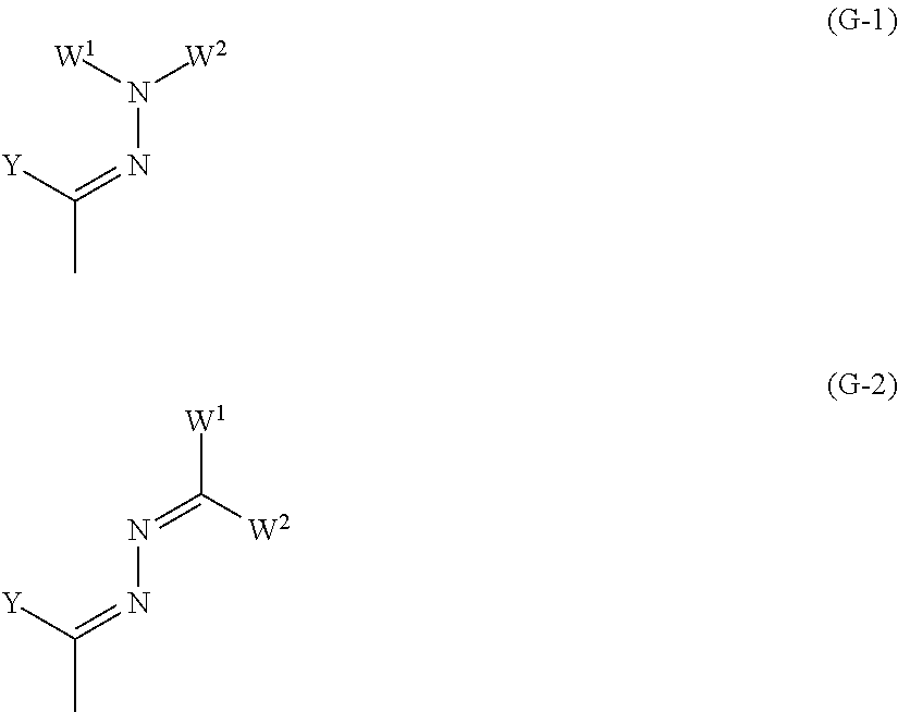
N(N=C(C)[Y])([W2])[W1].N(N=C(C)[Y])=C([W1])[W2]
